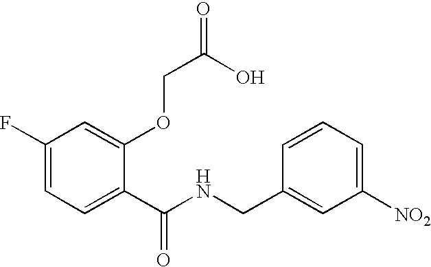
C1(F)=CC=C(C(NCC2=CC([NO2])=CC=C2)=O)C(OCC(=O)O)=C1
